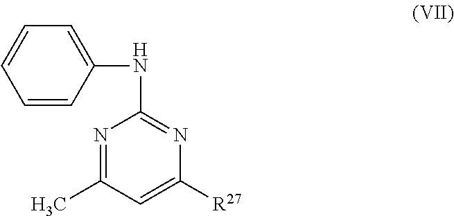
C1=CC(NC2=NC([R27])=CC(C)=N2)=CC=C1
